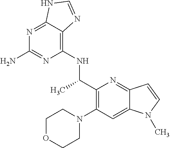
N1=C2C(=C(NC(C3=C(N4CCOCC4)C=C4C(=N3)C=CN4C)C)N=C1N)N=CN2
